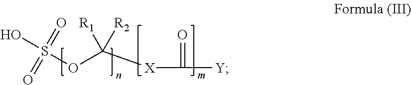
[Y]C(=O)[X]C(OS(=O)(O)=O)([R1])[R2]
